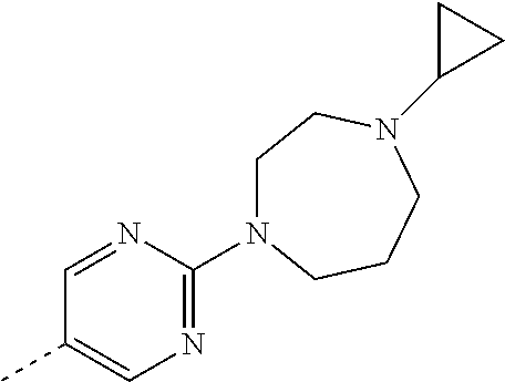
C1=NC(N2CCN(C3CC3)CCC2)=NC=C1C
